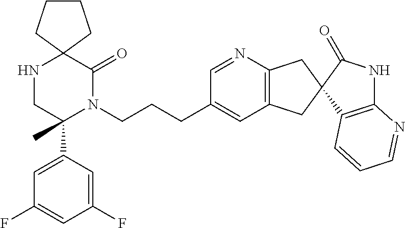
C12(NCC(C3=CC(F)=CC(F)=C3)(C)N(CCCC3=CC4=C(N=C3)CC3(C4)C4=C(NC3=O)N=CC=C4)C1=O)CCCC2
